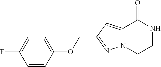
C12=CC(COC3=CC=C(F)C=C3)=NN1CCNC2=O
